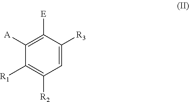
C1=C([R3])C([E])=C([A])C([R1])=C1[R2]
